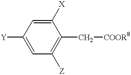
[Y]C1=CC([Z])=C(C[COOR8])C([X])=C1
